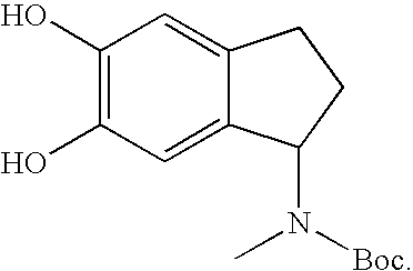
C1(O)=C(O)C=C2C(=C1)CCC2N([Boc])C
